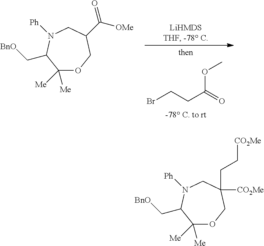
C1([Me])([Me])OCC([CO2Me])(CC[CO2Me])CN([Ph])C1C[BnO].BrCCC(=O)OC.C1([Me])([Me])OCC(C([OMe])=O)CN([Ph])C1C[BnO]
